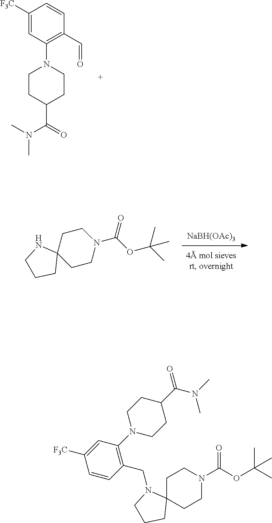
C1CC(C(=O)N(C)C)CCN1C1=C(C=O)C=CC([F3C])=C1.[NaBH(OAc)3].N1CCCC12CCN(C(OC(C)(C)C)=O)CC2.C1C2(CCN(C(OC(C)(C)C)=O)C1)N(CC1=C(N3CCC(C(N(C)C)=O)CC3)C=C([F3C])C=C1)CCC2
